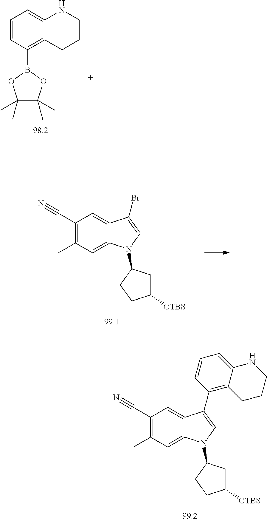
C1=CC(B2OC(C)(C)C(C)(C)O2)=C2C(=C1)NCCC2.C1=C2C(=CC(C)=C1C#N)N(C1CC([OTBS])CC1)C=C2Br.C1=C2C(=CC(C)=C1C#N)N(C1CC([OTBS])CC1)C=C2C1=C2C(=CC=C1)NCCC2
